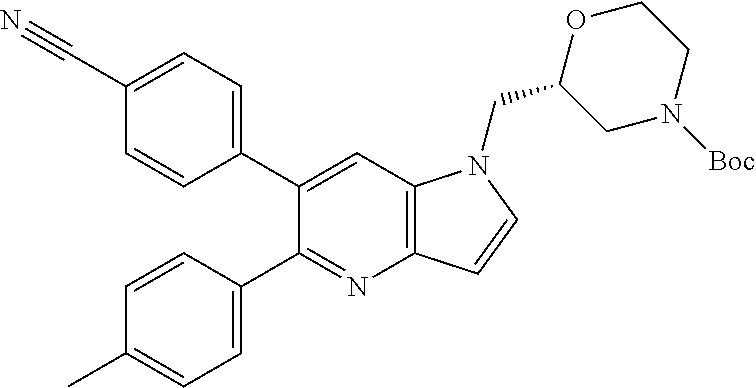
C1(C2=CC=C(C#N)C=C2)=CC2=C(N=C1C1=CC=C(C)C=C1)C=CN2CC1CN([Boc])CCO1
